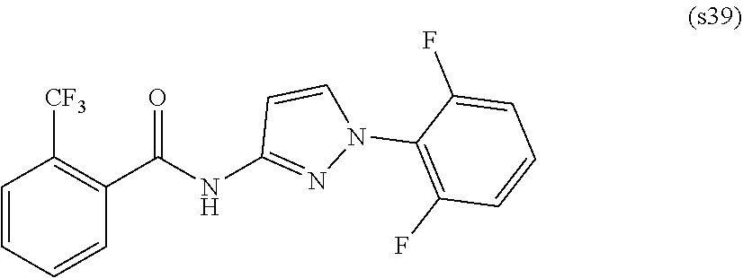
C1=CC=CC(C(NC2=NN(C3=C(F)C=CC=C3F)C=C2)=O)=C1[CF3]
